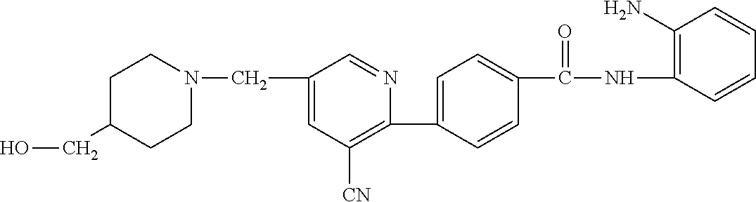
C1(C2=CC=C(C(NC3=C(N)C=CC=C3)=O)C=C2)=C([CN])C=C(CN2CCC(CO)CC2)C=N1
